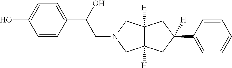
C(N1CC2([H])C([H])(C1)CC(C1=CC=CC=C1)([H])C2)C(C1=CC=C(O)C=C1)O
